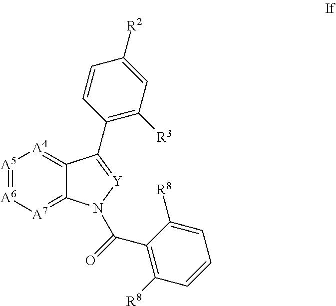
[A5]1=[A6][A7]=C2C(=[A4]1)C(C1=C([R3])C=C([R2])C=C1)=[Y]N2C(C1=C([R8])C=CC=C1[R8])=O
